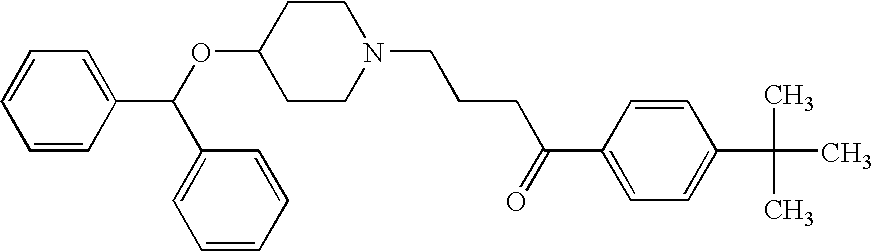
C1=CC(C(C2=CC=CC=C2)OC2CCN(CCCC(C3=CC=C(C(C)(C)C)C=C3)=O)CC2)=CC=C1
